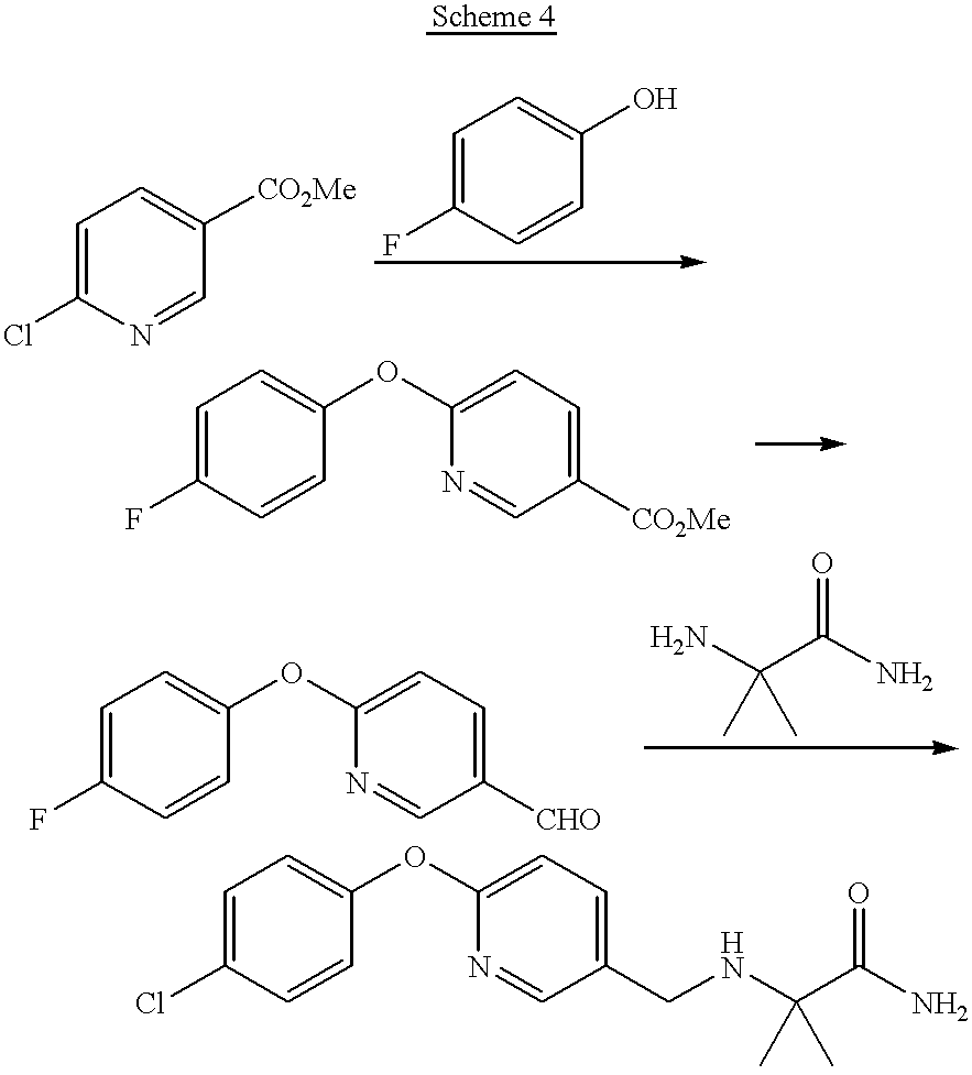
C1=C(Cl)N=CC([CO2Me])=C1.C1=C(F)C=CC(O)=C1.C1=C(Cl)C=CC(OC2=CC=C(CNC(C(N)=O)(C)C)C=N2)=C1.C1=C(F)C=CC(OC2=CC=C([CO2Me])C=N2)=C1.NC(C(N)=O)(C)C.C1=C(F)C=CC(OC2=CC=C([CHO])C=N2)=C1
